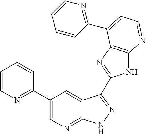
C1(C2=CN=C3C(=C2)C(C2=NC4=C(N2)N=CC=C4C2=NC=CC=C2)=NN3)=NC=CC=C1
